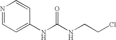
N1=CC=C(NC(NCCCl)=O)C=C1
